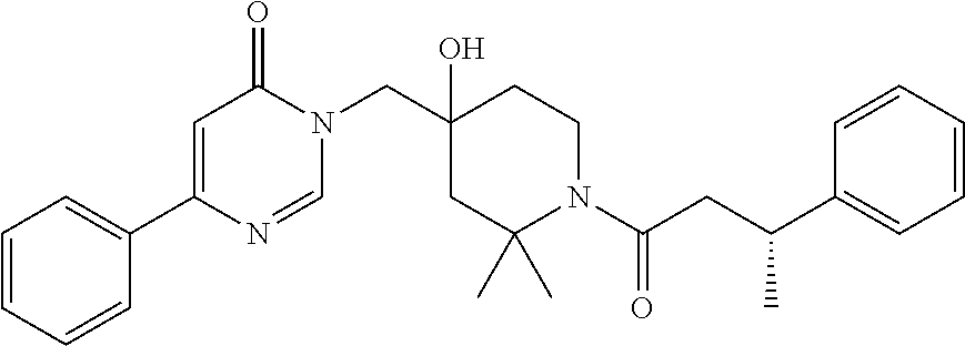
N1(CC2(O)CC(C)(C)N(C(=O)CC(C3=CC=CC=C3)C)CC2)C(=O)C=C(C2=CC=CC=C2)N=C1
